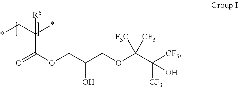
*CC(*)(C(=O)OCC(COC(C([CF3])([CF3])O)([F3C])[CF3])O)[R6]
